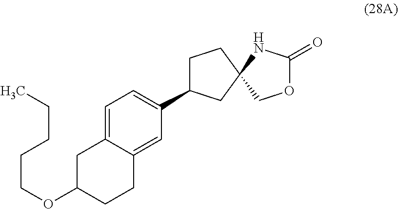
C1C(C2=CC=C3C(=C2)CCC(OCCCCC)C3)CC2(C1)COC(=O)N2
